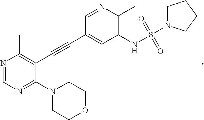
N1=CN=C(N2CCOCC2)C(C#CC2=CC(NS(=O)(=O)N3CCCC3)=C(C)N=C2)=C1C
